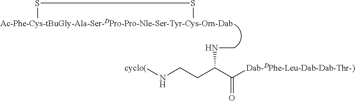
[cyclo(]NCCC(C([Dab-DPhe-Leu-Dab-Dab-Thr-)])=O)NC.[Ac-Phe-Cys-tBuGly-Ala-Ser-DPro-Pro-Nle-Ser-Tyr-Cys-Orn-Dab]1SS1
